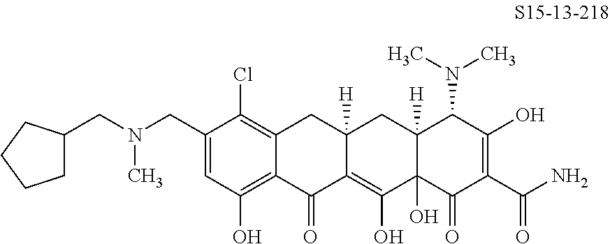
C12=C(Cl)C(CN(C)CC3CCCC3)=CC(O)=C1C(=O)C1=C(O)C3(O)C([H])(CC1([H])C2)C(N(C)C)C(O)=C(C(N)=O)C3=O
